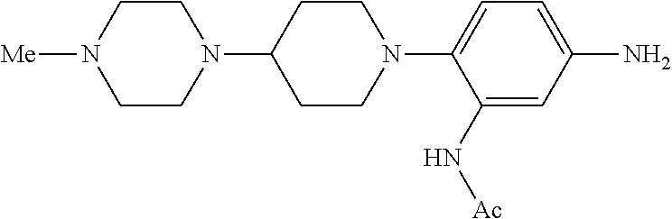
C1(N2CCC(N3CCN([Me])CC3)CC2)=CC=C(N)C=C1N[Ac]
